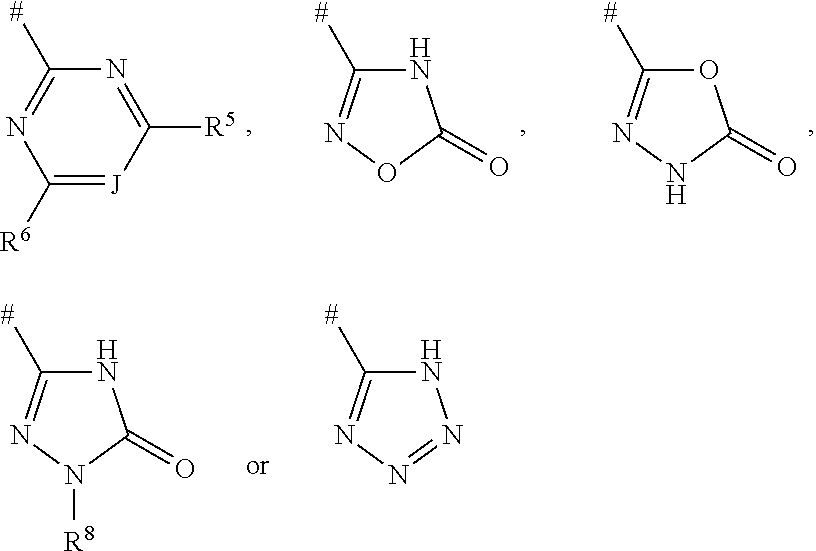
C1([R6])=[J]C([R5])=NC([#])=N1.N1C([#])=NOC1=O.O1C([#])=NNC1=O.N1C([#])=NN([R8])C1=O.N1C([#])=NN=N1
